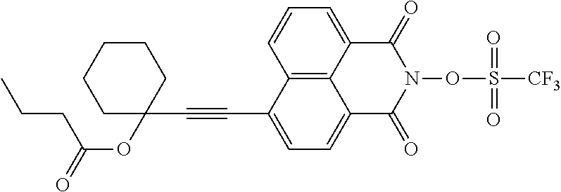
C12=C3C(=CC=C1)C(=O)N(OS([CF3])(=O)=O)C(=O)C3=CC=C2C#CC1(OC(=O)CCC)CCCCC1
